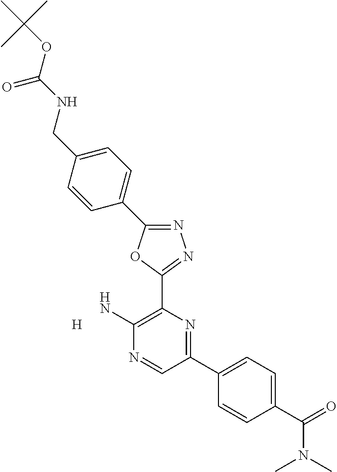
N1=C(C2=CC=C(CNC(OC(C)(C)C)=O)C=C2)OC(C2=C(N)N=CC(C3=CC=C(C(=O)N(C)C)C=C3)=N2)=N1.[H]
